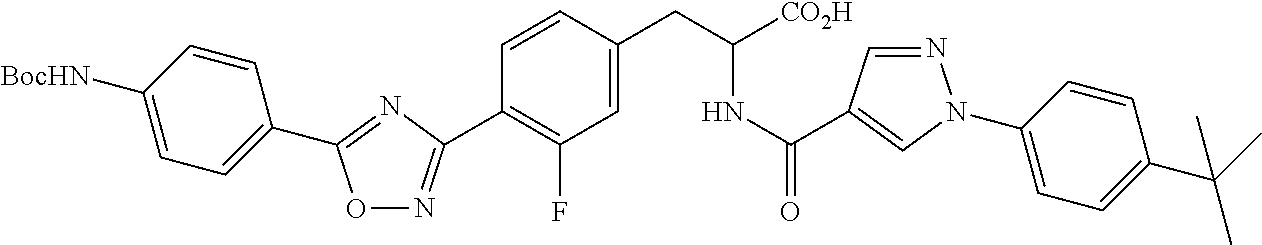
O1N=C(C2=C(F)C=C(CC(NC(=O)C3=CN(C4=CC=C(C(C)(C)C)C=C4)N=C3)[CO2H])C=C2)N=C1C1=CC=C([BocHN])C=C1
